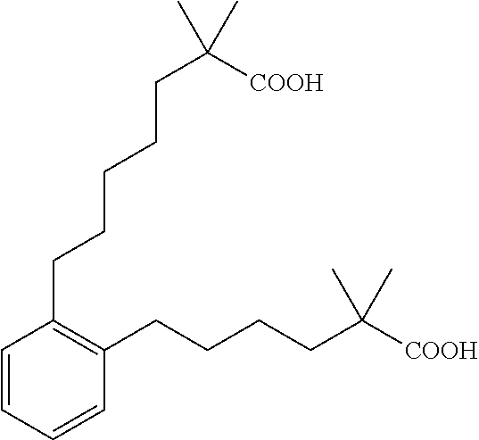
C1=CC=CC(CCCCC([COOH])(C)C)=C1CCCCCC([COOH])(C)C
